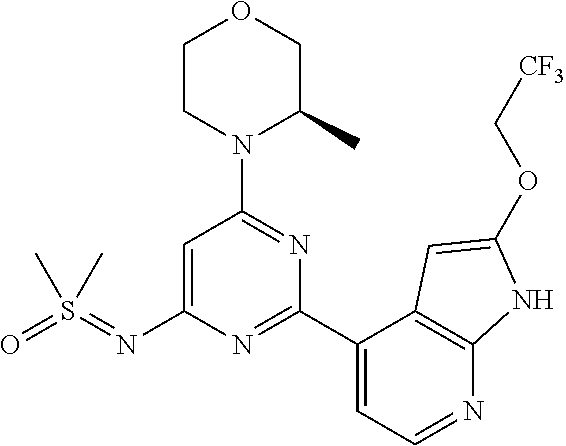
C1=C(N=S(=O)(C)C)N=C(C2=CC=NC3=C2C=C(OC[CF3])N3)N=C1N1C(C)COCC1
